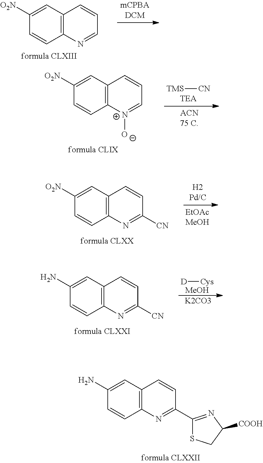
C12=C(C=C([O2N])C=C1)C=CC=N2.C12=C(C=C([O2N])C=C1)C=CC([CN])=N2.C12=C(C=C(N)C=C1)C=CC([CN])=N2.[D][Cys].[MeOH].[K2CO3].C12=C(C=C(N)C=C1)C=CC(C1=NC([COOH])CS1)=N2.C12=C(C=C([O2N])C=C1)C=CC=[N+]2[O-].[TMS][CN]
